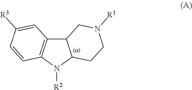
C12C3=C(N([R2])C1CCN([R1])C2)C=CC([R3])=C3
